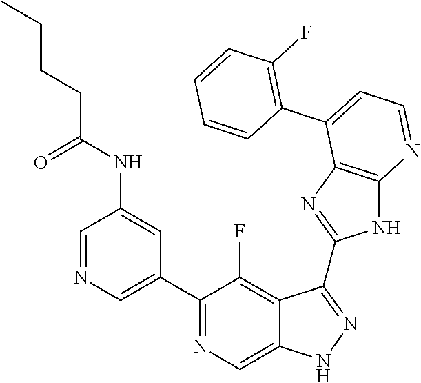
C1=NC=C(C2=NC=C3C(=C2F)C(C2=NC4=C(N2)N=CC=C4C2=C(F)C=CC=C2)=NN3)C=C1NC(CCCC)=O
